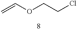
C=COCCCl
